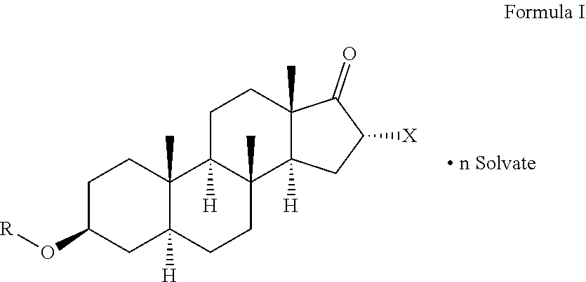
[R]OC1CC2([H])C(C)(CC1)C1([H])CCC3(C)C(=O)C([X])CC3([H])C1(C)CC2
